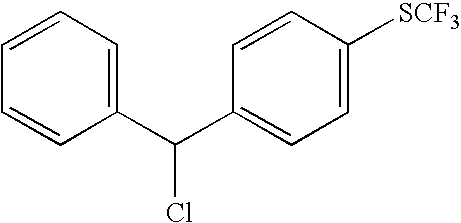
C1=CC=C(C(C2=CC=C([SCF3])C=C2)Cl)C=C1
